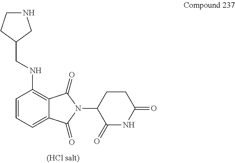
C12=CC=CC(NCC3CNCC3)=C1C(=O)N(C1C(=O)NC(=O)CC1)C2=O
